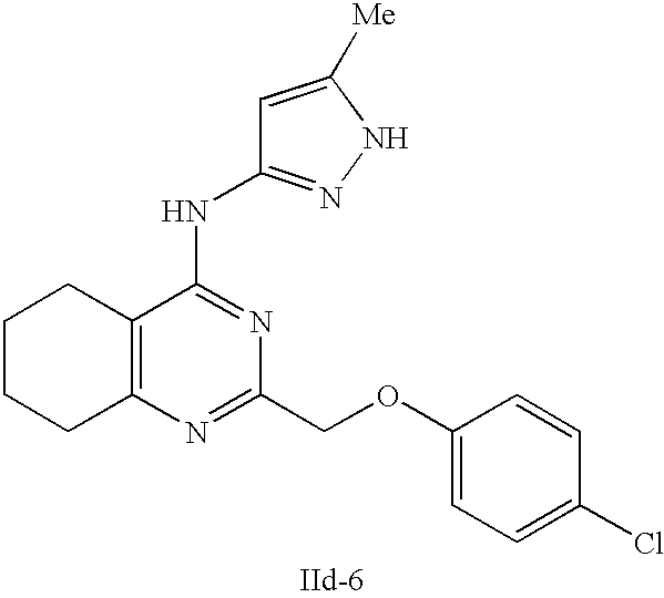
C12=C(N=C(COC3=CC=C(Cl)C=C3)N=C1NC1=NNC([Me])=C1)CCCC2
